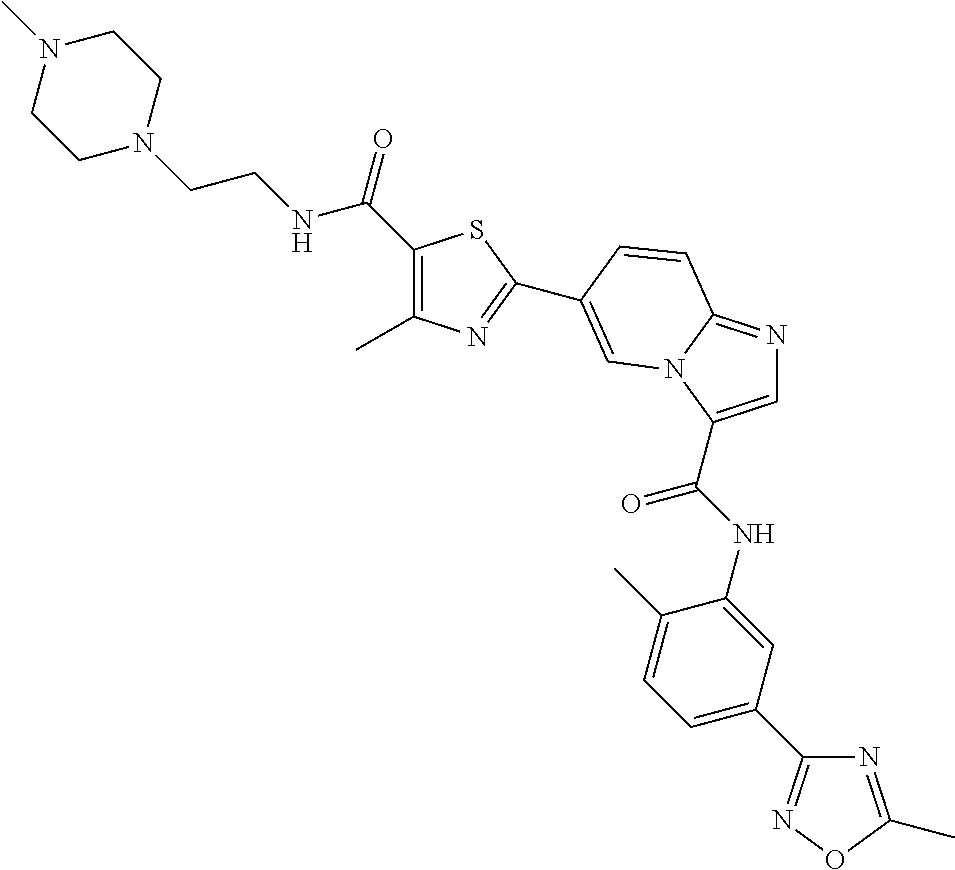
C1(C)=C(C(NCCN2CCN(C)CC2)=O)SC(C2=CN3C(=NC=C3C(NC3=CC(C4=NOC(C)=N4)=CC=C3C)=O)C=C2)=N1
